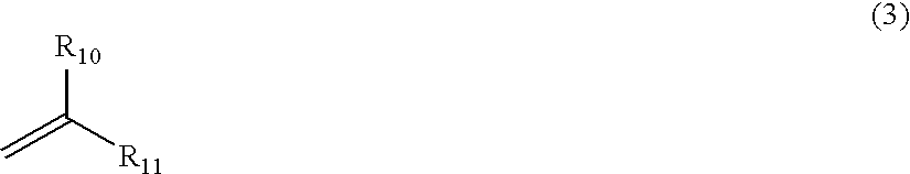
[R10]C([R11])=C
